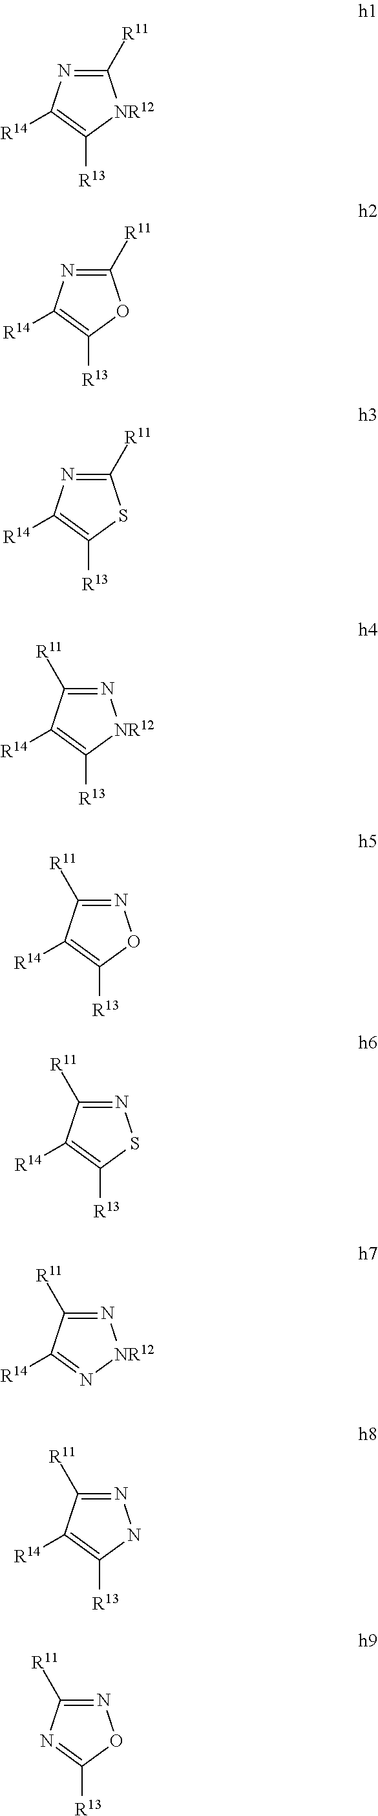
C1([R11])=NC([R14])=C([R13])[NR12]1.C1([R11])=NC([R14])=C([R13])O1.C1([R11])=NC([R14])=C([R13])S1.N1=C([R11])C([R14])=C([R13])[NR12]1.N1=C([R11])C([R14])=C([R13])O1.N1=C([R11])C([R14])=C([R13])S1.N1=C([R11])C([R14])=N[NR12]1.N1=C([R11])C([R14])=C([R13])N1.N1=C([R11])N=C([R13])O1
